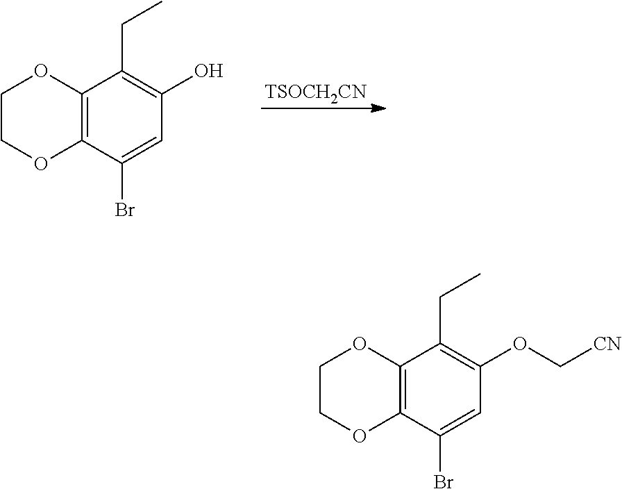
C12=C(C(Br)=CC(OC[CN])=C1CC)OCCO2.C12=C(C(Br)=CC(O)=C1CC)OCCO2.[TSOCH2CN]
